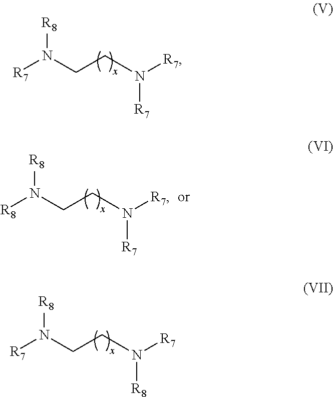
[R7]N(CCN([R7])[R7])[R8].[R8]N(CCN([R7])[R7])[R8].[R7]N(CCN([R7])[R8])[R8]
